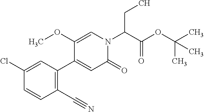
C(N1C=C(OC)C(C2=C(C#N)C=CC(Cl)=C2)=CC1=O)(C(OC(C)(C)C)=O)CC
